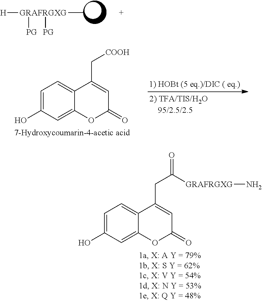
[H][GRAFRGXG](C)([PG])[PG].C1=C(O)C=C2C(=C1)C(C[COOH])=CC(=O)O2.C1=C(O)C=C2C(=C1)C(CC(=O)[GRAFRGXG]N)=CC(=O)O2
